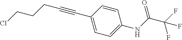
ClCCCC#CC1=CC=C(NC(C(F)(F)F)=O)C=C1
